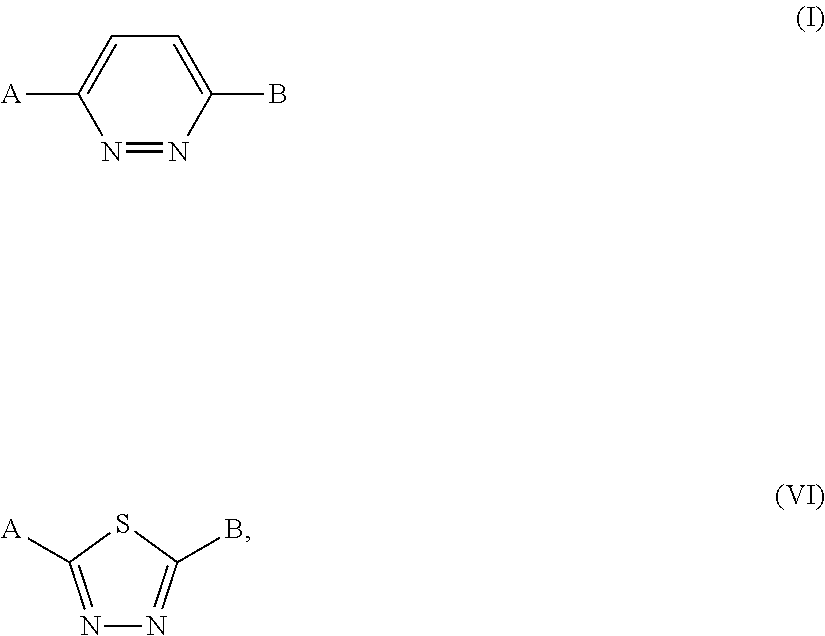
N1=NC(B)=CC=C1[A].N1=C([A])SC(B)=N1
